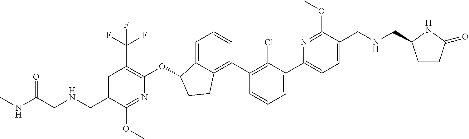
C(C1=CC(C(F)(F)F)=C(OC2C3=CC=CC(C4=C(Cl)C(C5=CC=C(CNCC6CCC(=O)N6)C(OC)=N5)=CC=C4)=C3CC2)N=C1OC)NCC(NC)=O
